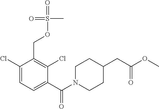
C1(Cl)=CC=C(C(=O)N2CCC(CC(=O)OC)CC2)C(Cl)=C1COS(=O)(=O)C
